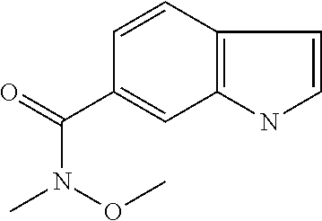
C12=C(C=CC(C(=O)N(OC)C)=C1)C=CN2
